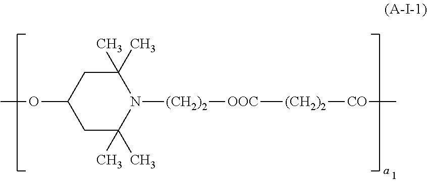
C1(C)(C)CC(OC)CC(C)(C)N1[(CH2)2][OOC][(CH2)2][CO]C
